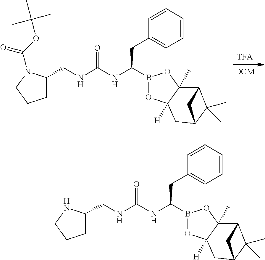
C(NC(NC(CC1=CC=CC=C1)B1OC2([H])C(C)(O1)C1C(C)(C)C(C2)C1)=O)C1CCCN1C(OC(C)(C)C)=O.C(NC(NC(CC1=CC=CC=C1)B1OC2([H])C(C)(O1)C1C(C)(C)C(C2)C1)=O)C1CCCN1
